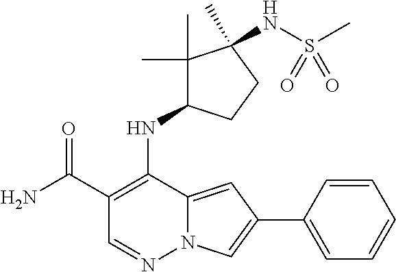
N12C(=CC(C3=CC=CC=C3)=C1)C(NC1C(C)(C)C(C)(NS(C)(=O)=O)CC1)=C(C(N)=O)C=N2
